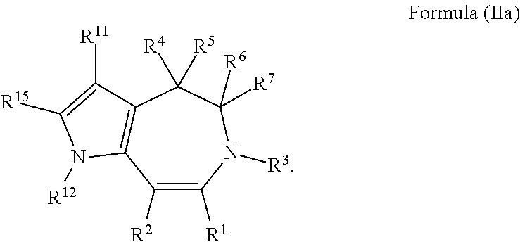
C1([R2])=C([R1])N([R3])C([R6])([R7])C([R4])([R5])C2=C1N([R12])C([R15])=C2[R11]
